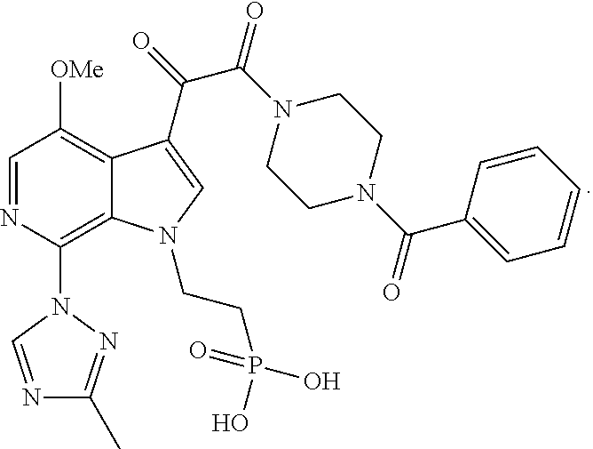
C1=NC(N2C=NC(C)=N2)=C2C(=C1[OMe])C(C(=O)C(N1CCN(C(=O)C3=CC=CC=C3)CC1)=O)=CN2CCP(O)(O)=O
